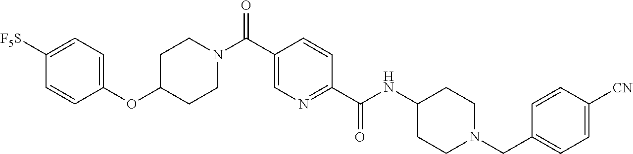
C1([F5S])=CC=C(OC2CCN(C(C3=CN=C(C(NC4CCN(CC5=CC=C([CN])C=C5)CC4)=O)C=C3)=O)CC2)C=C1
